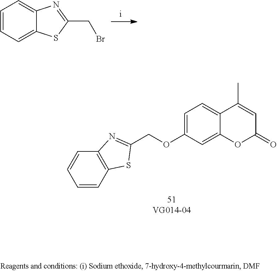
C1=CC=C2C(=C1)N=C(CBr)S2.C12=C(C=CC=C1)SC(COC1=CC=C3C(=C1)OC(=O)C=C3C)=N2
